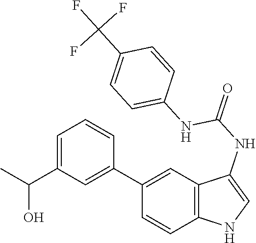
C12=C(C=C(C3=CC(C(O)C)=CC=C3)C=C1)C(NC(=O)NC1=CC=C(C(F)(F)F)C=C1)=CN2
